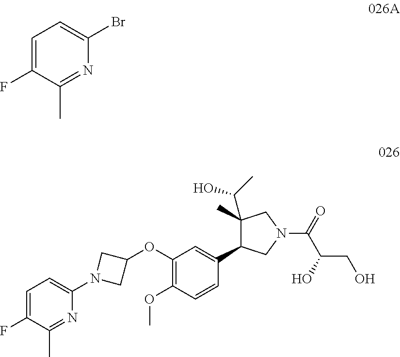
C1=C(F)C(C)=NC(Br)=C1.C1(F)=CC=C(N2CC(OC3=C(OC)C=CC(C4C(C(O)C)(C)CN(C(C(CO)O)=O)C4)=C3)C2)N=C1C
